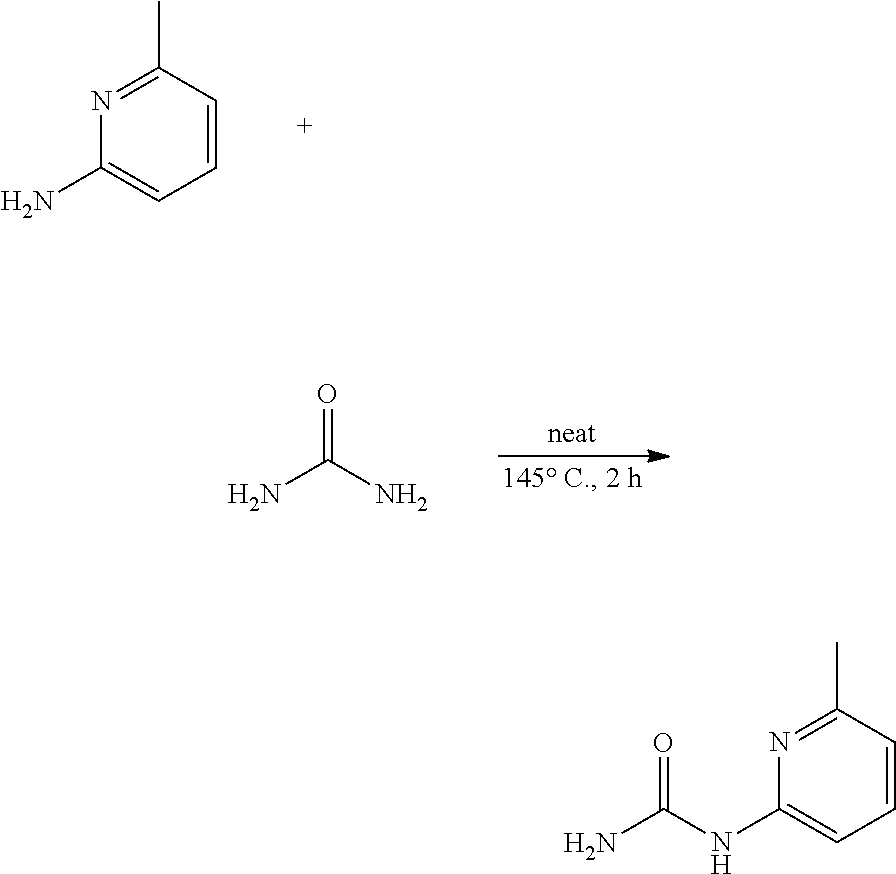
N1=C(C)C=CC=C1N.NC(N)=O.NC(NC1=CC=CC(C)=N1)=O
